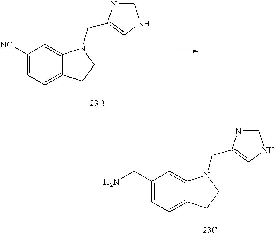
C1(CN)=CC=C2C(=C1)N(CC1=CNC=N1)CC2.[23C].C1([NC])=CC=C2C(=C1)N(CC1=CNC=N1)CC2.[23B]
